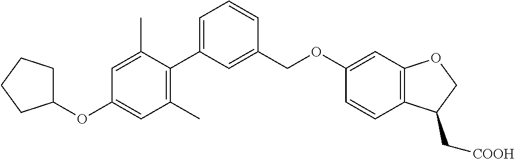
C1(C)=C(C2=CC=CC(COC3=CC4=C(C=C3)C(C[COOH])CO4)=C2)C(C)=CC(OC2CCCC2)=C1
